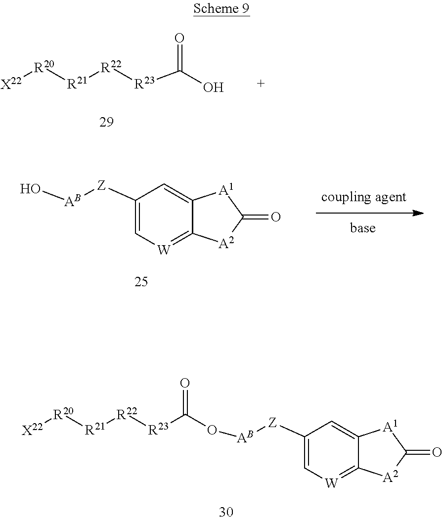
O=C(O)[R23][R22][R21][R20][X22].C1([Z][AB]O)=C[W]=C2C(=C1)[A1]C(=O)[A2]2.C1([Z][AB]OC([R23][R22][R21][R20][X22])=O)=C[W]=C2C(=C1)[A1]C(=O)[A2]2
